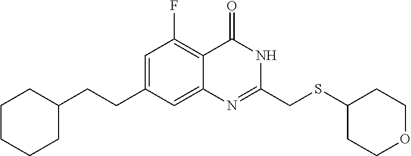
C1=C(CCC2CCCCC2)C=C2C(=C1F)C(=O)NC(CSC1CCOCC1)=N2
